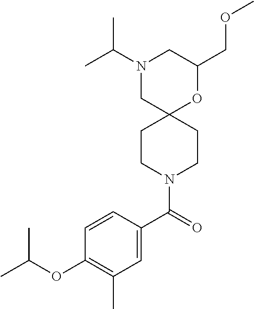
N1(C(C)C)CC2(OC(COC)C1)CCN(C(C1=CC(C)=C(OC(C)C)C=C1)=O)CC2
